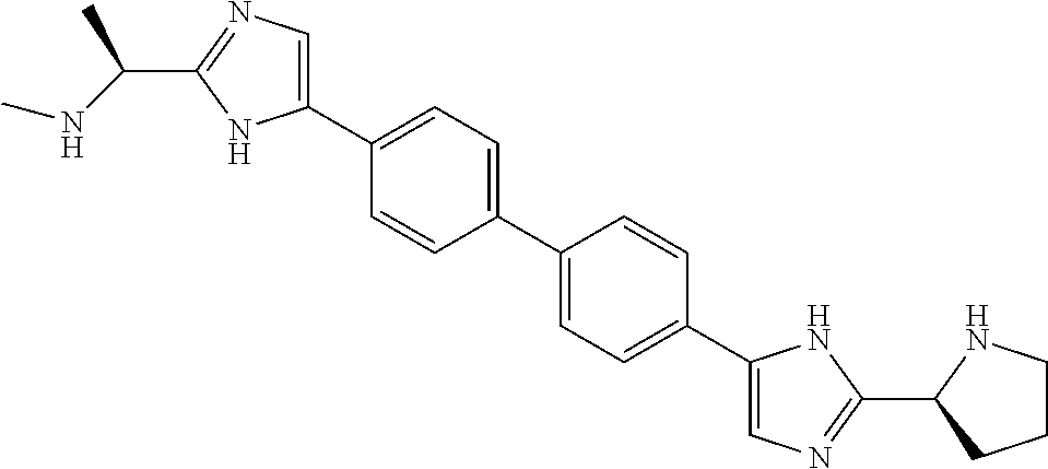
C1(C2=CC=C(C3=CC=C(C4=CN=C(C5CCCN5)N4)C=C3)C=C2)=CN=C(C(C)NC)N1
